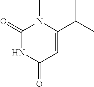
C1(C(C)C)=CC(=O)NC(=O)N1C
